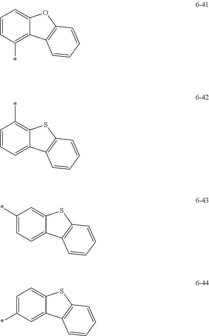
C1=CC(*)=C2C(=C1)OC1=C2C=CC=C1.C1=CC=C2C(=C1*)SC1=C2C=CC=C1.C1(*)=CC=C2C(=C1)SC1=C2C=CC=C1.C1=C(*)C=C2C(=C1)SC1=C2C=CC=C1
